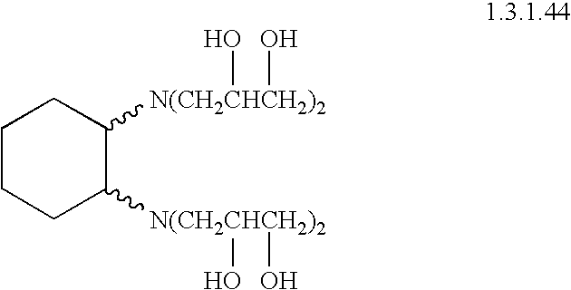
C1C([N(CH2CHCH2)2](O)O)C([N(CH2CHCH2)2](O)O)CCC1
